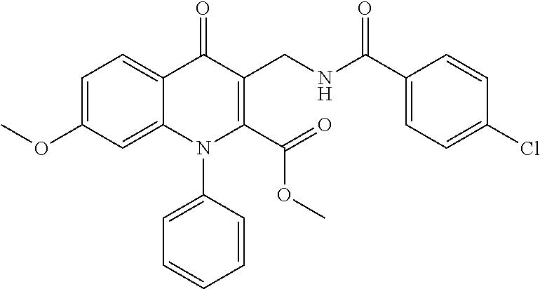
C1=C(OC)C=C2C(=C1)C(=O)C(CNC(C1=CC=C(Cl)C=C1)=O)=C(C(OC)=O)N2C1=CC=CC=C1
